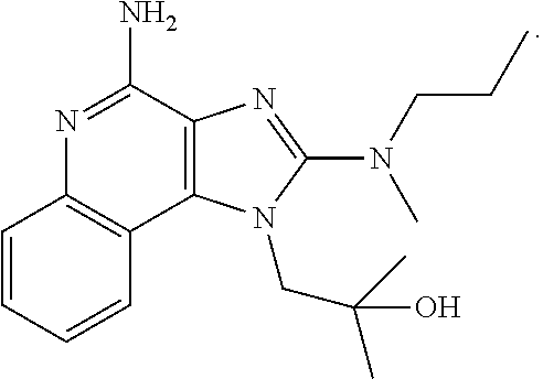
C1=CC=CC2=C1N=C(N)C1=C2N(CC(C)(C)O)C(N(C)CCC)=N1
